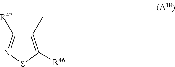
C1(C)=C([R46])SN=C1[R47]
